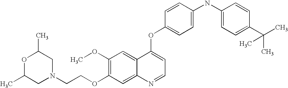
C(COC1=C(OC)C=C2C(=C1)N=CC=C2OC1=CC=C(NC2=CC=C(C(C)(C)C)C=C2)C=C1)N1CC(C)OC(C)C1
